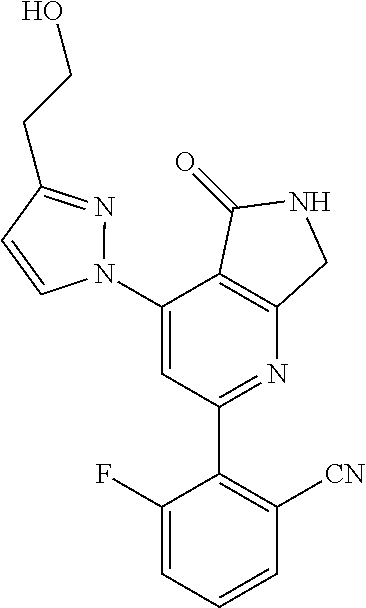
C1(N2N=C(CCO)C=C2)=CC(C2=C([CN])C=CC=C2F)=NC2=C1C(=O)NC2
